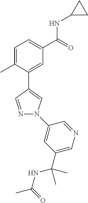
C1=C(C)C(C2=CN(C3=CC(C(NC(C)=O)(C)C)=CN=C3)N=C2)=CC(C(=O)NC2CC2)=C1
